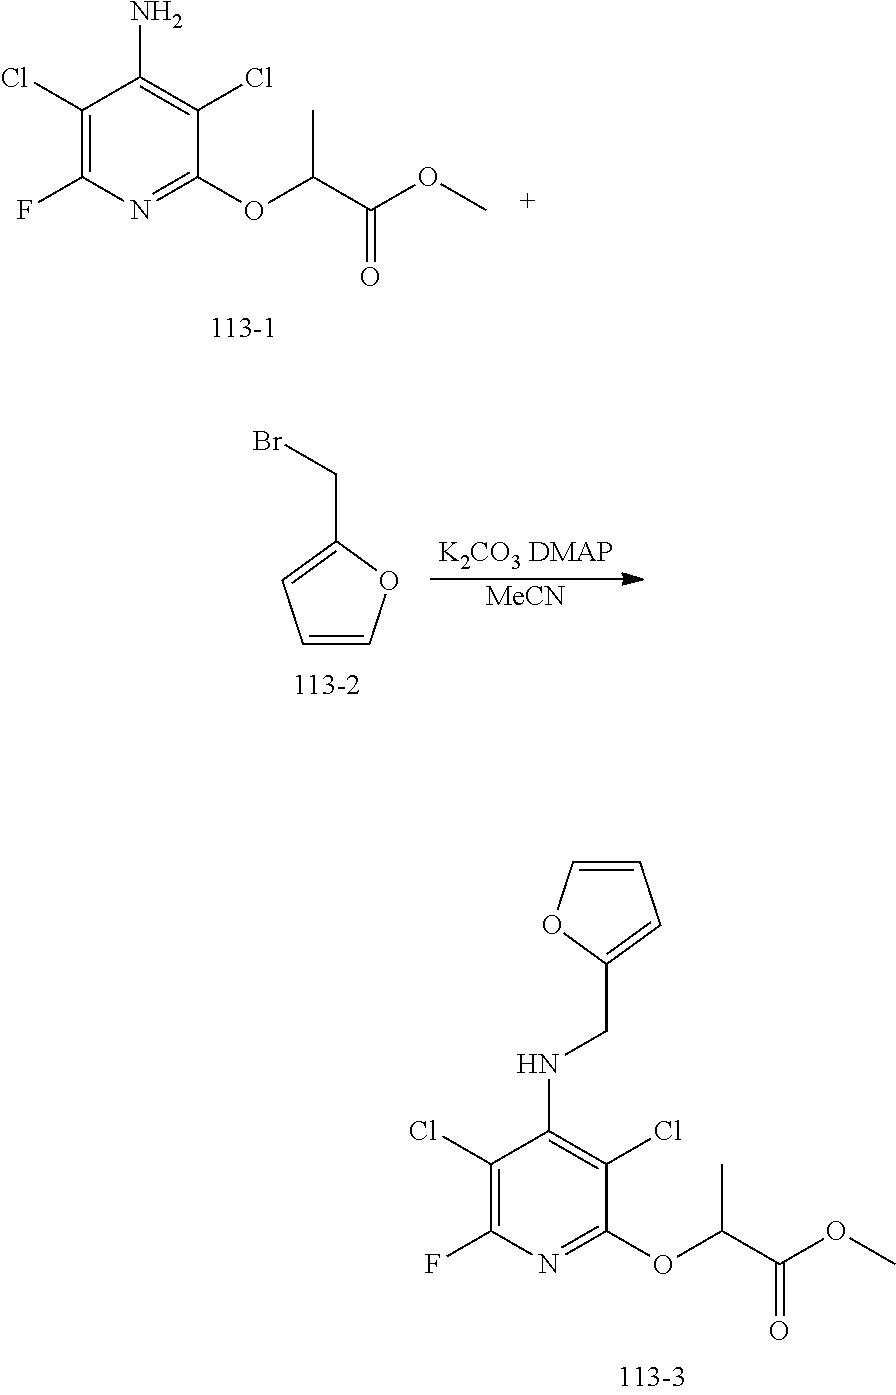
C(C(=O)OC)(OC1=NC(F)=C(Cl)C(N)=C1Cl)C.C1=COC(CBr)=C1.[K2CO3 DMAP].[MeCN].C(C(=O)OC)(OC1=NC(F)=C(Cl)C(NCC2=CC=CO2)=C1Cl)C
